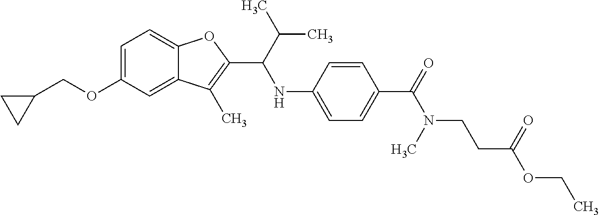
C12=CC(OCC3CC3)=CC=C1OC(C(C(C)C)NC1=CC=C(C(=O)N(CCC(OCC)=O)C)C=C1)=C2C
